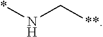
*NC[**]
